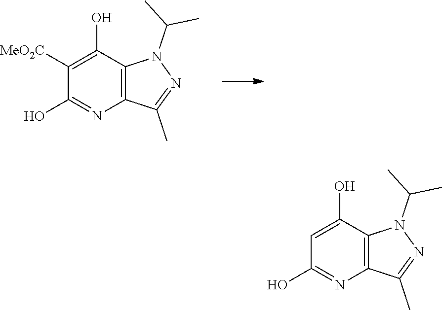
C1([MeO2C])=C(O)C2=C(N=C1O)C(C)=NN2C(C)C.C1=C(O)C2=C(N=C1O)C(C)=NN2C(C)C
